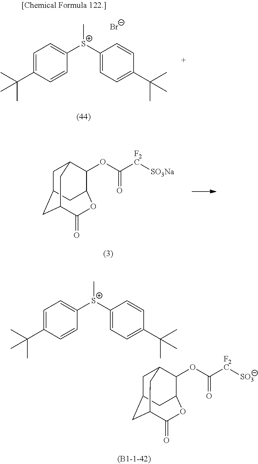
C1C2CC3C(=O)OC(C(OC([F2C][SO3Na])=O)C1C3)C2.C1C2CC3C(=O)OC(C(OC([F2C][SO3])=O)C1C3)C2.C[S+](C1=CC=C(C(C)(C)C)C=C1)C1=CC=C(C(C)(C)C)C=C1.[Br-].C[S+](C1=CC=C(C(C)(C)C)C=C1)C1=CC=C(C(C)(C)C)C=C1
